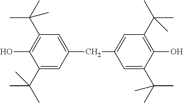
C1(C(C)(C)C)=C(O)C(C(C)(C)C)=CC(CC2=CC(C(C)(C)C)=C(O)C(C(C)(C)C)=C2)=C1
